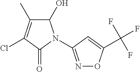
C1(O)C(C)=C(Cl)C(=O)N1C1=NOC(C(F)(F)F)=C1
